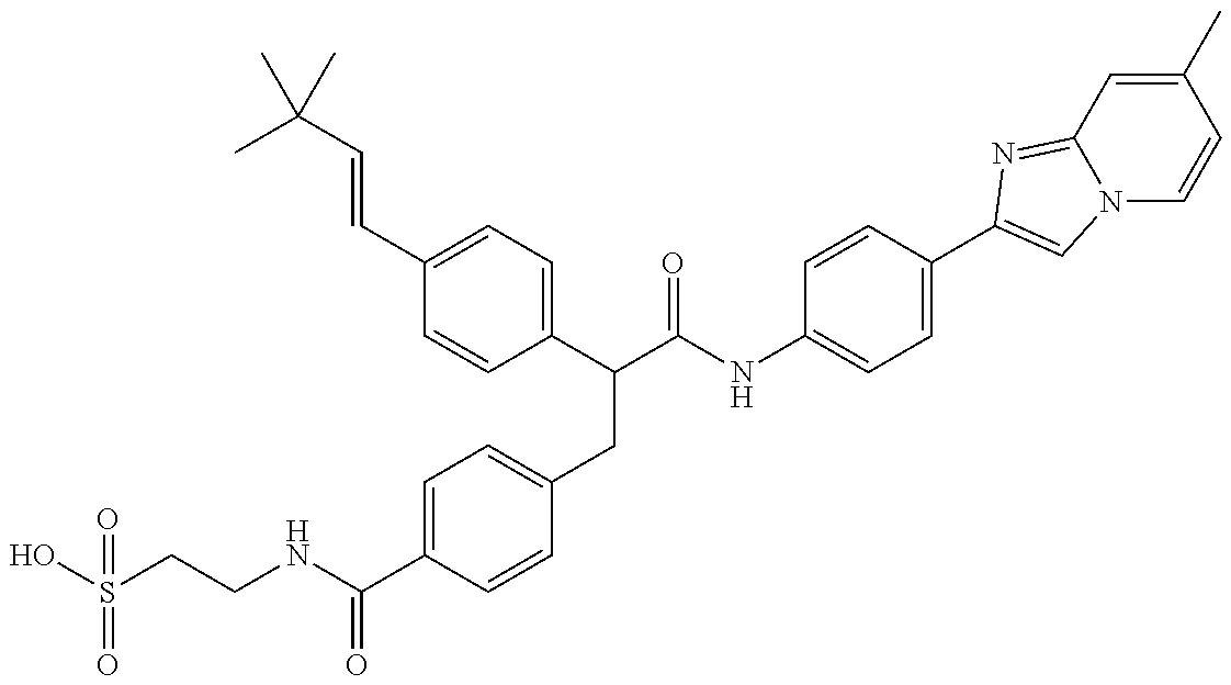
OS(CCNC(C1=CC=C(CC(C(NC2=CC=C(C3=CN4C=CC(C)=CC4=N3)C=C2)=O)C2=CC=C(C=CC(C)(C)C)C=C2)C=C1)=O)(=O)=O
